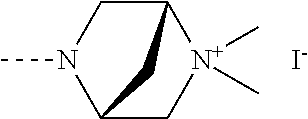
C12C[N+](C)(C)C(CN1C)C2.[I-]
